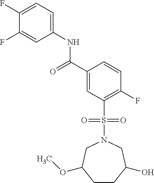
C1(F)=CC=C(NC(C2=CC(S(=O)(=O)N3CC(OC)CCC(O)C3)=C(F)C=C2)=O)C=C1F
